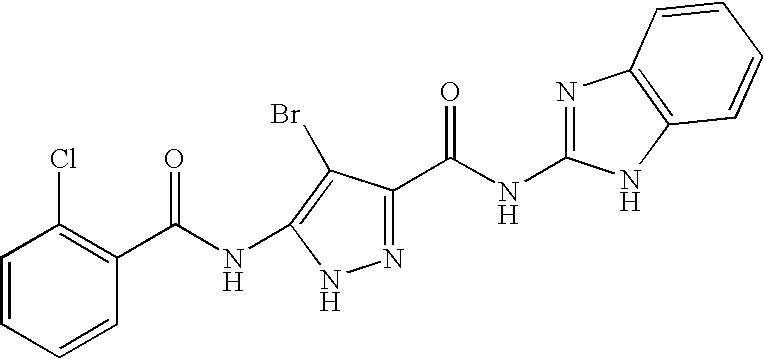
C1=CC=CC(C(NC2=C(Br)C(C(NC3=NC4=C(N3)C=CC=C4)=O)=NN2)=O)=C1Cl
